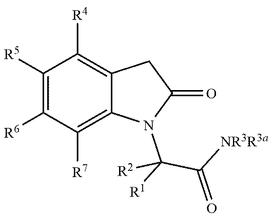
C1([R5])=C([R6])C([R7])=C2C(=C1[R4])CC(=O)N2C([R1])(C([NR3R3a])=O)[R2]
